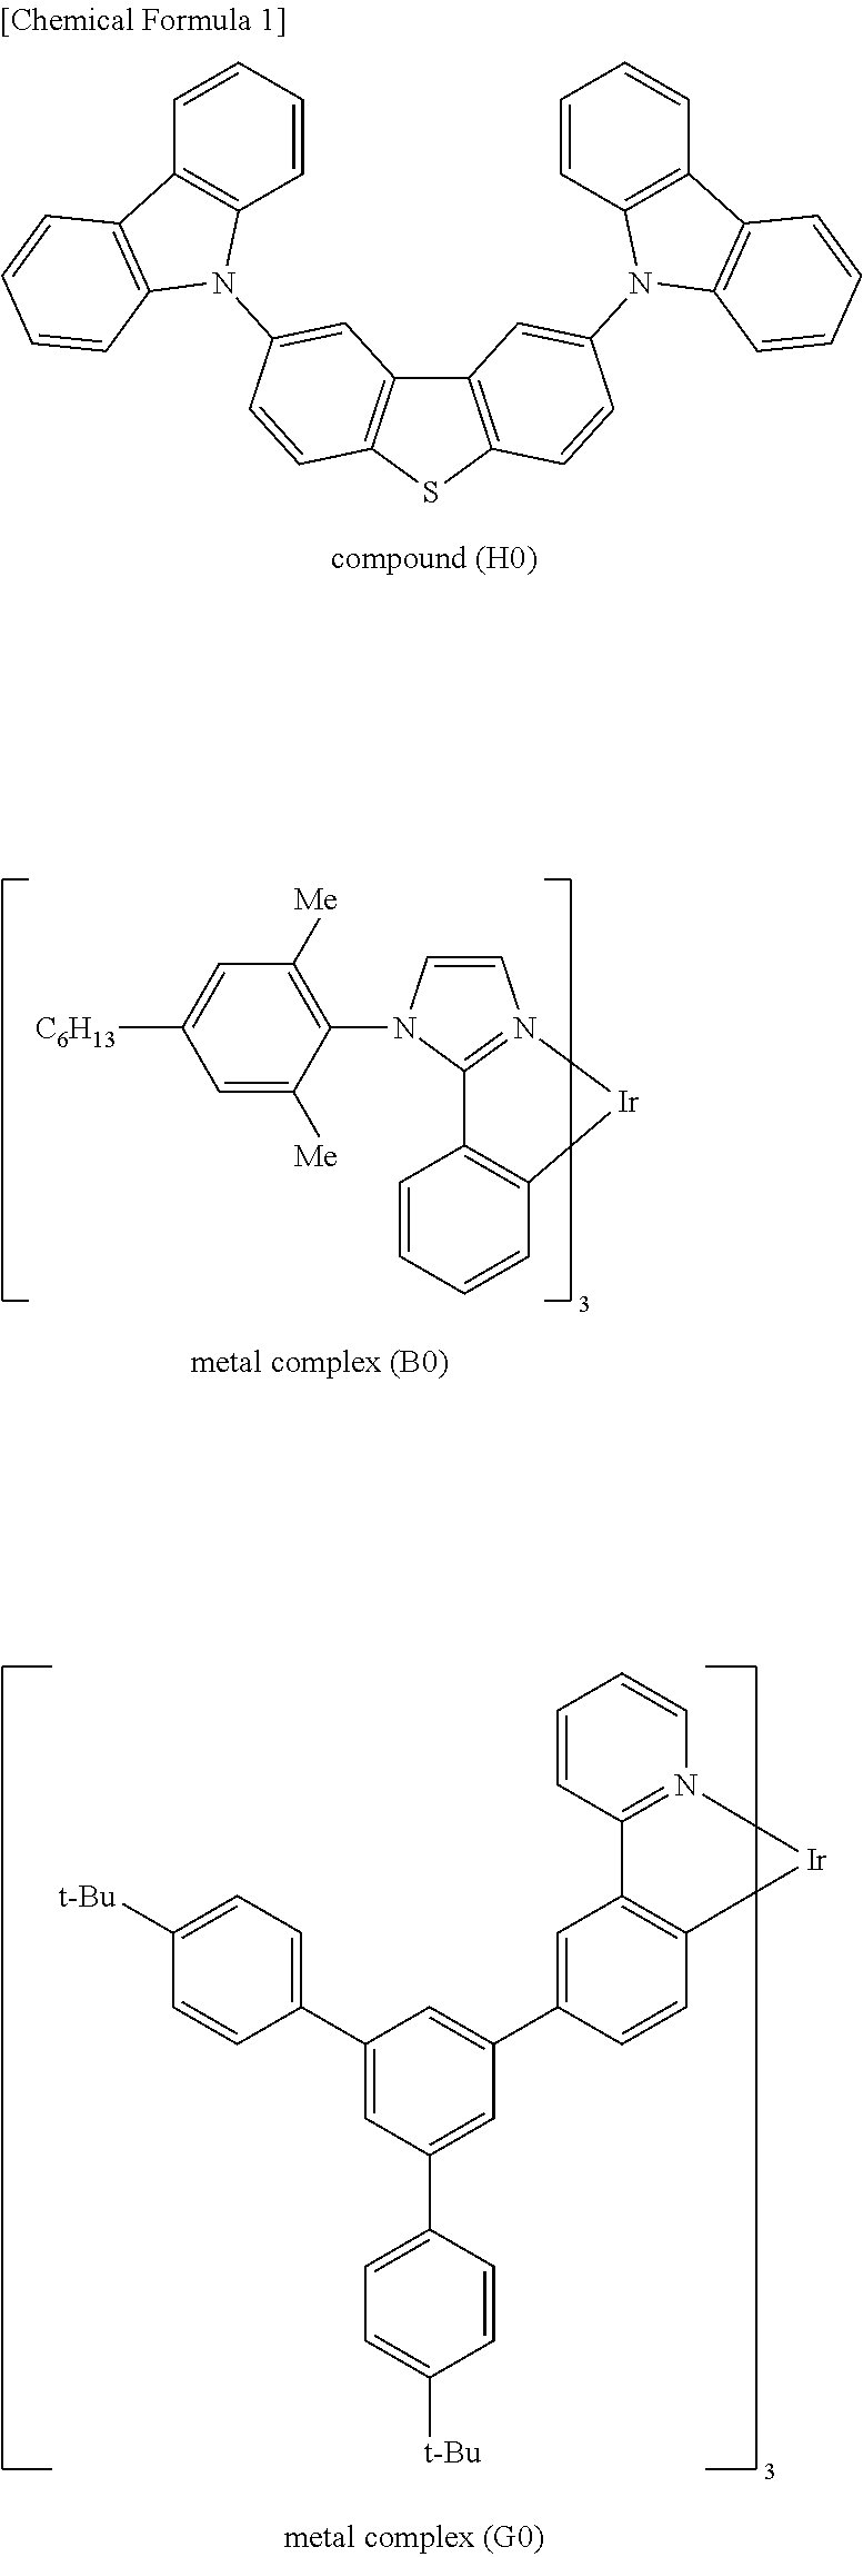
C12=C(SC3=C1C=C(N1C4=C(C5=C1C=CC=C5)C=CC=C4)C=C3)C=CC(N1C3=C(C4=C1C=CC=C4)C=CC=C3)=C2.C1=C([Me])C(N2C=CN3=C2C2=C(C=CC=C2)[Ir]3)=C([Me])C=C1[C6H13].C1([t-Bu])=CC=C(C2=CC(C3=CC=C([t-Bu])C=C3)=CC(C3=CC4=C(C=C3)[Ir]N3=C4C=CC=C3)=C2)C=C1
